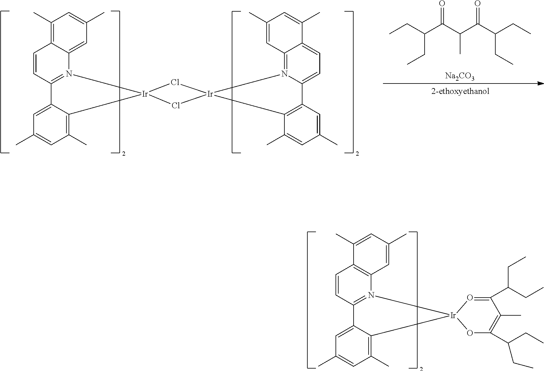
C1(C)=C2C(=CC(C)=C1)N1=C(C=C2)C2=CC(C)=CC(C)=C2[Ir]12Cl[Ir]1(N3=C4C(=CC=C3C3=C1C(C)=CC(C)=C3)C(C)=CC(C)=C4)Cl2.[Na2CO3].CCC(C(C(C(C(CC)CC)=O)C)=O)CC.C1(C)=CC(C)=CC2=C1C=CC1=N2[Ir]2(C3=C(C)C=C(C)C=C13)OC(C(CC)CC)=C(C)C(C(CC)CC)=O2
